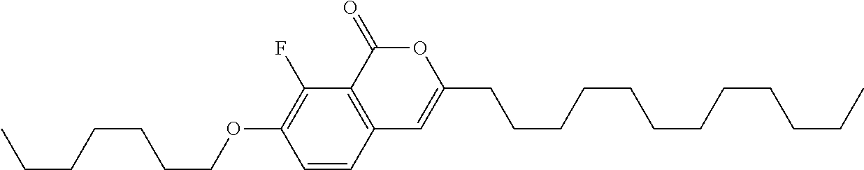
C1=CC2=C(C(F)=C1OCCCCCCC)C(=O)OC(CCCCCCCCCCCC)=C2
